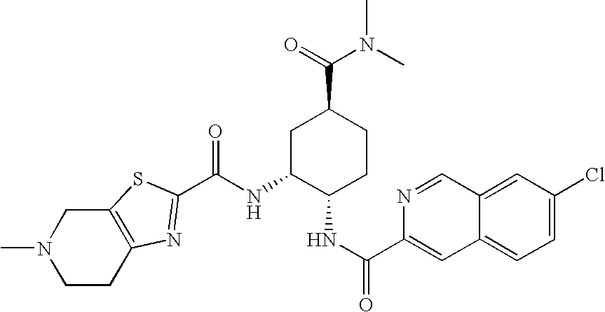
N(C1C(NC(=O)C2=CC3=CC=C(Cl)C=C3C=N2)CCC(C(=O)N(C)C)C1)C(=O)C1=NC2=C(CN(C)CC2)S1
